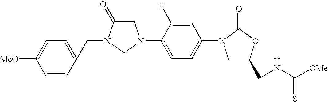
C1C(=O)N(CC2=CC=C([MeO])C=C2)CN1C1=CC=C(N2CC(CNC([OMe])=S)OC2=O)C=C1F
